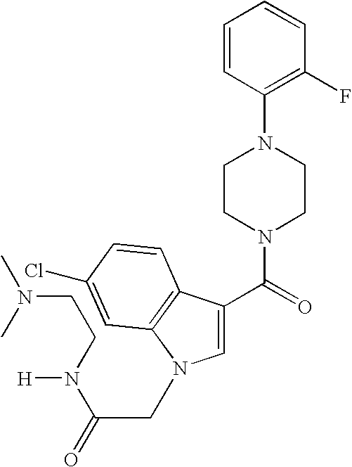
C1=CC(N2CCN(C(=O)C3=CN(CC(=O)N(CCN(C)C)[H])C4=C3C=CC(Cl)=C4)CC2)=C(F)C=C1
